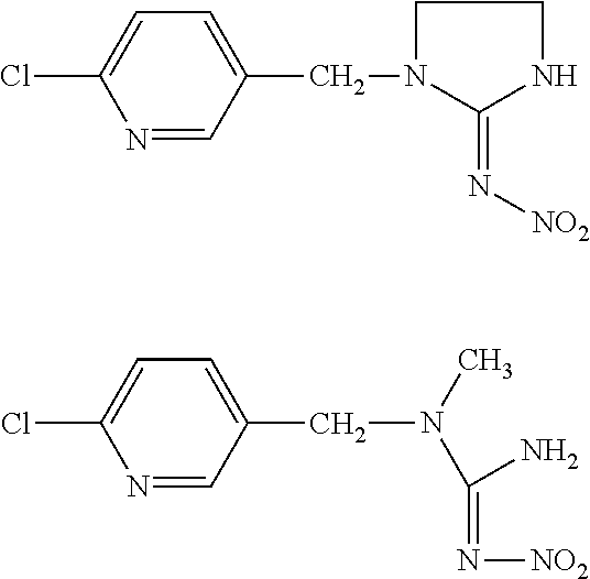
C(N(C)C(=N[NO2])N)C1=CC=C(Cl)N=C1.C1(=N[NO2])NCCN1CC1=CC=C(Cl)N=C1
